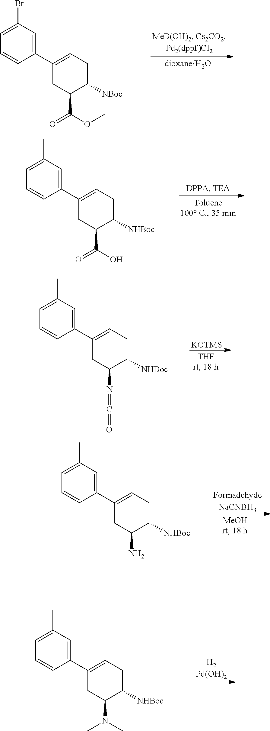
C1=C(Br)C=C(C2=CCC3C(C2)C(=O)OC[NBoc]3)C=C1.C1=C(C)C=C(C2=CCC([NHBoc])C(C(O)=O)C2)C=C1.C1=C(C)C=C(C2=CCC([NHBoc])C(N=C=O)C2)C=C1.[KOTMS].C1=C(C)C=C(C2=CCC([NHBoc])C(N)C2)C=C1.[FormadehydeNaCNBH3].C1=C(C)C=C(C2=CCC([NHBoc])C(N(C)C)C2)C=C1
